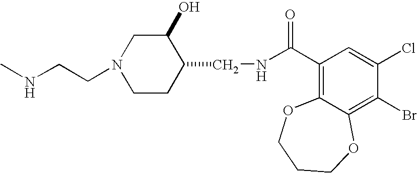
CNCCN1CCC(CNC(C2=C3C(=C(Br)C(Cl)=C2)OCCCO3)=O)C(O)C1
